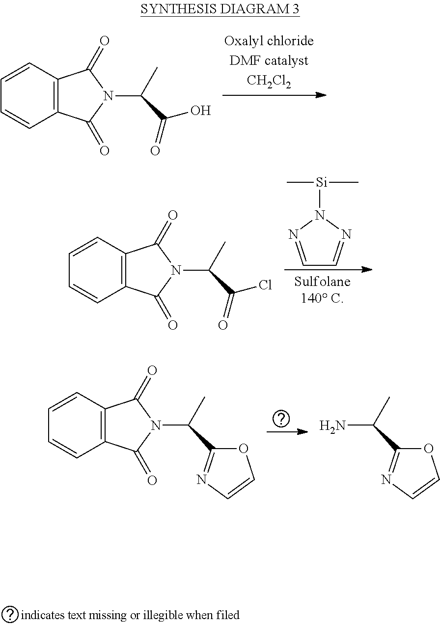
C12=C(C=CC=C1)C(=O)N(C(C)C(=O)O)C2=O.C1=NN([Si](C)C)N=C1.C12=C(C=CC=C1)C(=O)N(C(C)C(=O)Cl)C2=O.C12=C(C=CC=C1)C(=O)N(C(C)C1=NC=CO1)C2=O.NC(C)C1=NC=CO1
